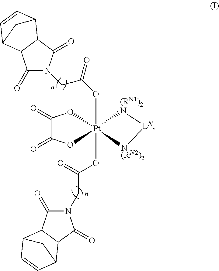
C1(=O)N(CC(=O)O[Pt]23(OC(=O)CN4C(=O)C5C(C4=O)C4C=CC5C4)(OC(=O)C(=O)O2)[(RN1)2N][LN][N(RN2)2]3)C(=O)C2C1C1C=CC2C1
